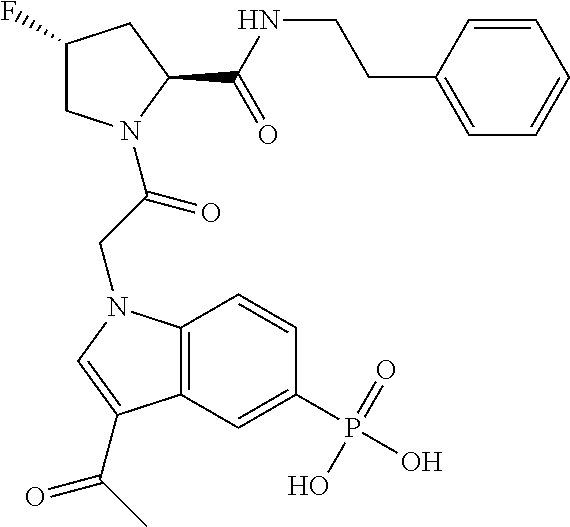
C1(F)CN(C(CN2C3=C(C=C(P(=O)(O)O)C=C3)C(C(C)=O)=C2)=O)C(C(NCCC2=CC=CC=C2)=O)C1
